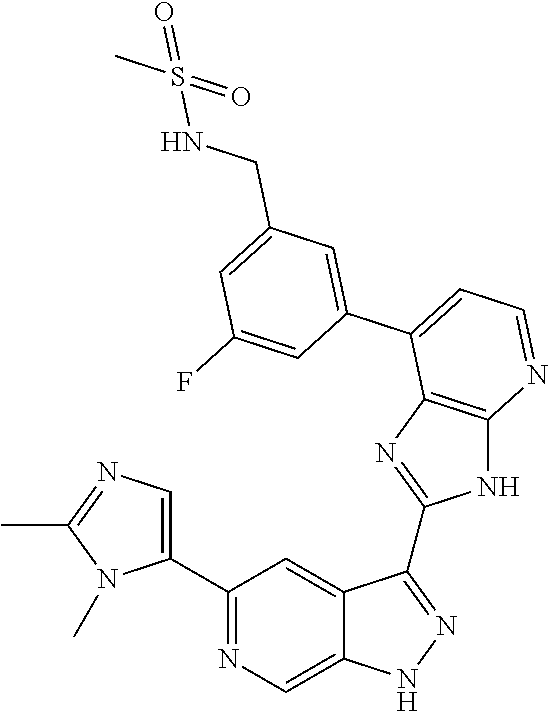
C1(C2=NC=C3C(=C2)C(C2=NC4=C(N2)N=CC=C4C2=CC(CNS(C)(=O)=O)=CC(F)=C2)=NN3)=CN=C(C)N1C
